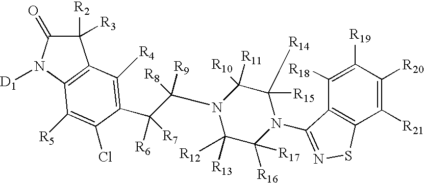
C1([R2])([R3])C(=O)N([D1])C2=C1C([R4])=C(C(C(N1C([R13])([R12])C([R16])([R17])N(C3=NSC4=C3C([R18])=C([R19])C([R20])=C4[R21])C([R15])([R14])C1([R11])[R10])([R8])[R9])([R6])[R7])C(Cl)=C2[R5]
